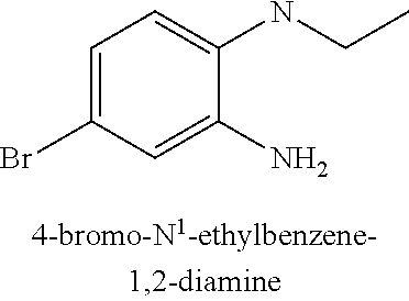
C1=C(Br)C=C(N)C(NCC)=C1
